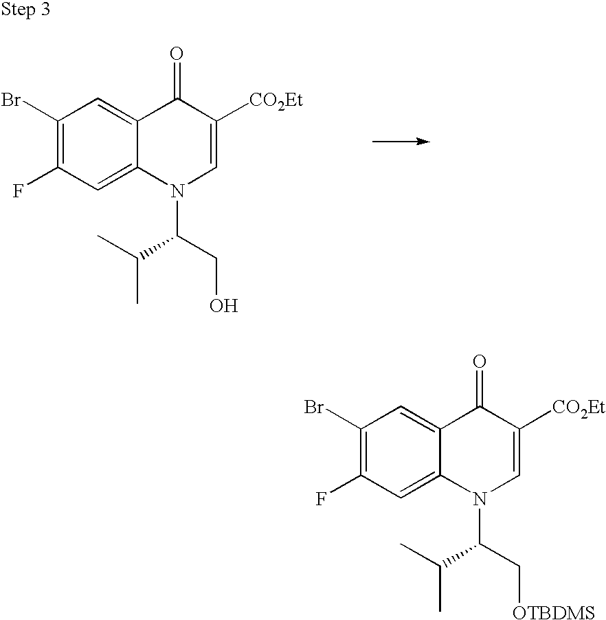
C1(Br)=C(F)C=C2C(=C1)C(=O)C([CO2Et])=CN2C(C(C)C)CO.C1(Br)=C(F)C=C2C(=C1)C(=O)C([CO2Et])=CN2C(C(C)C)C[OTBDMS]
